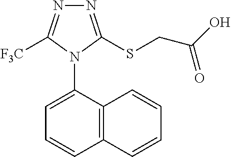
N1=C(SCC(O)=O)N(C2=CC=CC3=C2C=CC=C3)C([F3C])=N1
